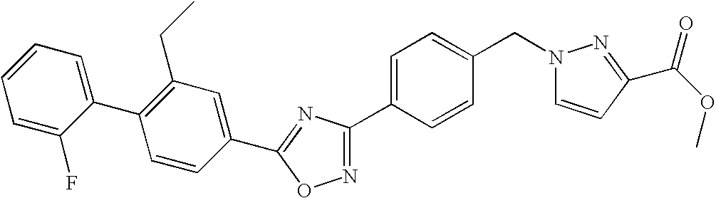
C1=C(C2=NOC(C3=CC(CC)=C(C4=CC=CC=C4F)C=C3)=N2)C=CC(CN2C=CC(C(=O)OC)=N2)=C1
